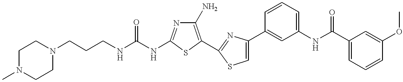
C(NC1=NC(N)=C(C2=NC(C3=CC(NC(C4=CC=CC(OC)=C4)=O)=CC=C3)=CS2)S1)(NCCCN1CCN(C)CC1)=O
